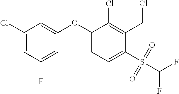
C1(OC2=CC=C(S(C(F)F)(=O)=O)C(CCl)=C2Cl)=CC(Cl)=CC(F)=C1
